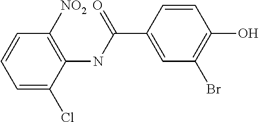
C1=C(Cl)C(NC(C2=CC(Br)=C(O)C=C2)=O)=C([NO2])C=C1
